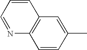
C1=CC(C)=CC2=C1N=CC=C2
